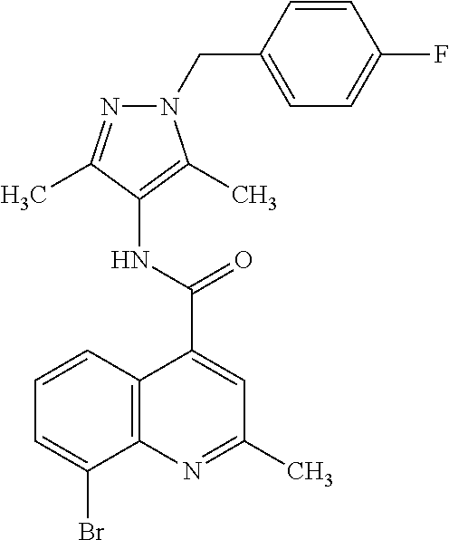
C12=C(N=C(C)C=C1C(=O)NC1=C(C)N(CC3=CC=C(F)C=C3)N=C1C)C(Br)=CC=C2
